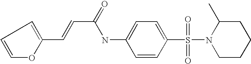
C1(C=CC(=O)NC2=CC=C(S(=O)(=O)N3CCCCC3C)C=C2)=CC=CO1
